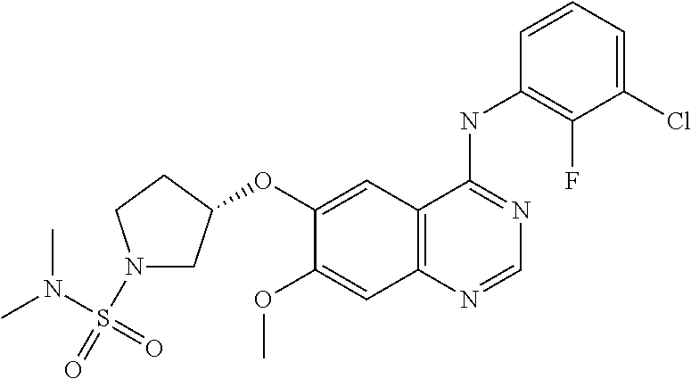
O(C1=CC2=C(C=C1OC)N=CN=C2NC1=C(F)C(Cl)=CC=C1)C1CN(S(N(C)C)(=O)=O)CC1
